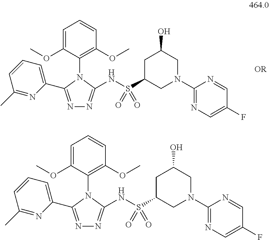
S(=O)(=O)(C1CN(C2=NC=C(F)C=N2)CC(O)C1)NC1=NN=C(C2=CC=CC(C)=N2)N1C1=C(OC)C=CC=C1OC.S(=O)(=O)(C1CN(C2=NC=C(F)C=N2)CC(O)C1)NC1=NN=C(C2=CC=CC(C)=N2)N1C1=C(OC)C=CC=C1OC
